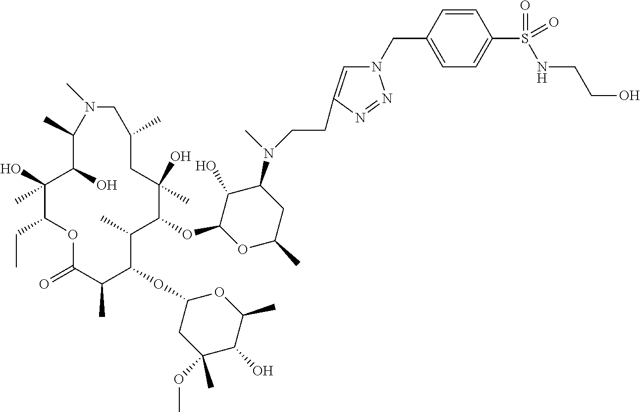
C1(O)C(OC2C(C)C(OC3CC(OC)(C)C(O)C(C)O3)C(C)C(=O)OC(CC)C(O)(C)C(O)C(C)N(C)CC(C)CC2(O)C)OC(C)CC1N(C)CCC1=CN(CC2=CC=C(S(NCCO)(=O)=O)C=C2)N=N1
